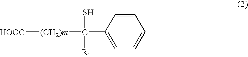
C1=CC(C(S)([R1])[(CH2)m][HOOC])=CC=C1
